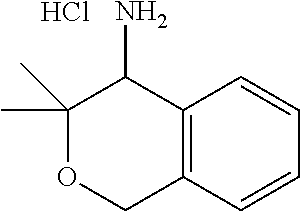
C1(C)(C)OCC2=C(C1N)C=CC=C2.Cl
